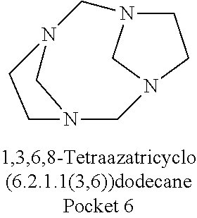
C1N2CN(C1)CN1CN(C2)CC1
